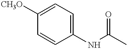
C1([CH3O])=CC=C(NC(C)=O)C=C1
